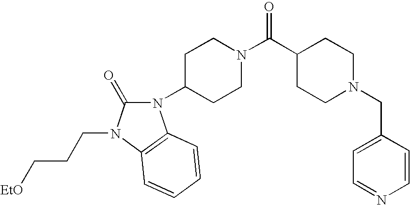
C1CC(C(N2CCC(N3C(=O)N(CCC[EtO])C4=C3C=CC=C4)CC2)=O)CCN1CC1=CC=NC=C1
